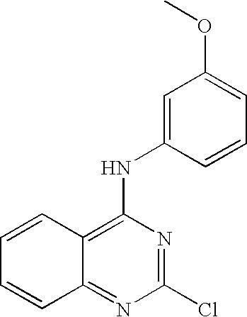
C1=CC2=C(NC3=CC(OC)=CC=C3)N=C(Cl)N=C2C=C1
